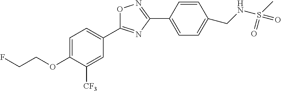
C1=C(OCCF)C([CF3])=CC(C2=NC(C3=CC=C(CNS(C)(=O)=O)C=C3)=NO2)=C1
